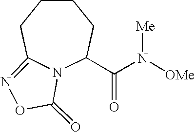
N12C(C(N([Me])[OMe])=O)CCCCC1=NOC2=O
